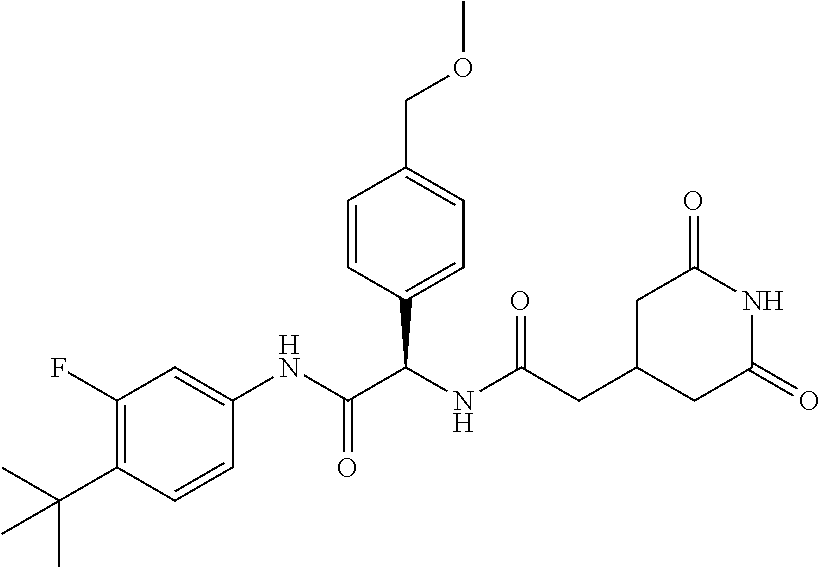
C1(F)=C(C(C)(C)C)C=CC(NC(C(NC(=O)CC2CC(=O)NC(=O)C2)C2=CC=C(COC)C=C2)=O)=C1
